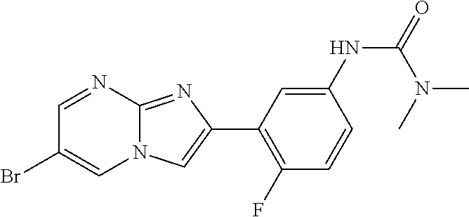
C1=NC2=NC(C3=C(F)C=CC(NC(=O)N(C)C)=C3)=CN2C=C1Br
